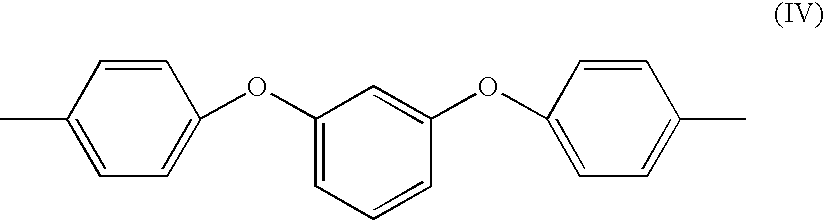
C1=CC(C)=CC=C1OC1=CC=CC(OC2=CC=C(C)C=C2)=C1
